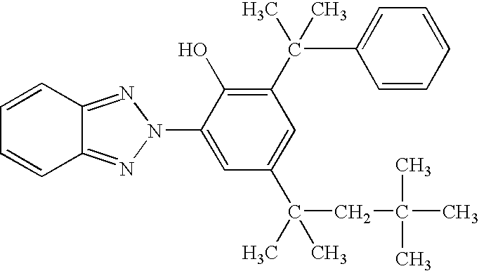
C1=CC2=NN(C3=CC(C(C)(CC(C)(C)C)C)=CC(C(C)(C4=CC=CC=C4)C)=C3O)N=C2C=C1
